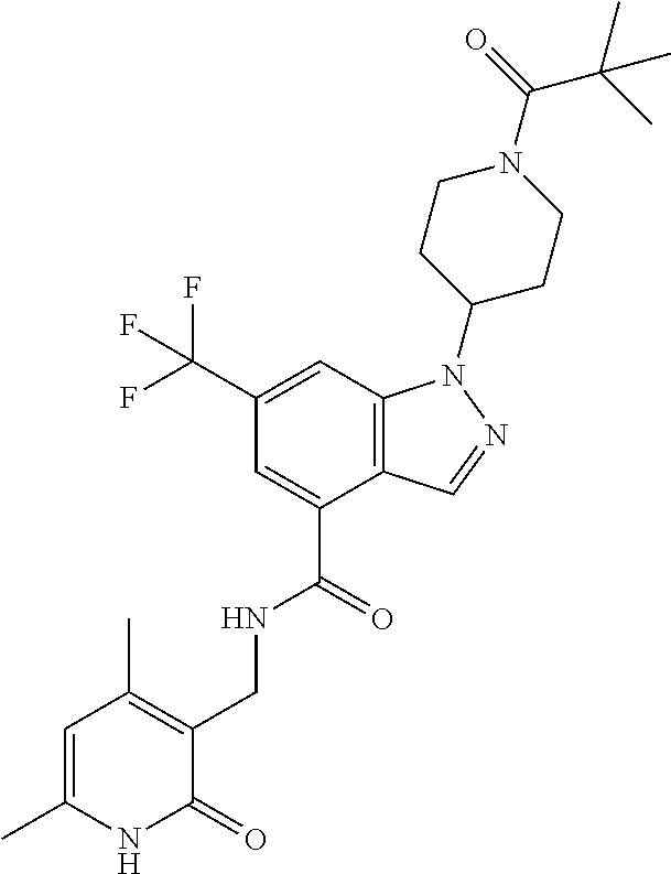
C1(C(F)(F)F)=CC2=C(C(C(=O)NCC3=C(C)C=C(C)NC3=O)=C1)C=NN2C1CCN(C(=O)C(C)(C)C)CC1
